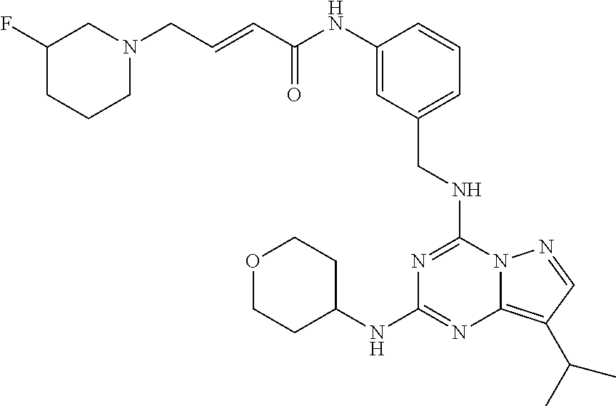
C(C(NC1=CC(CNC2=NC(NC3CCOCC3)=NC3=C(C(C)C)C=NN23)=CC=C1)=O)=CCN1CC(F)CCC1
